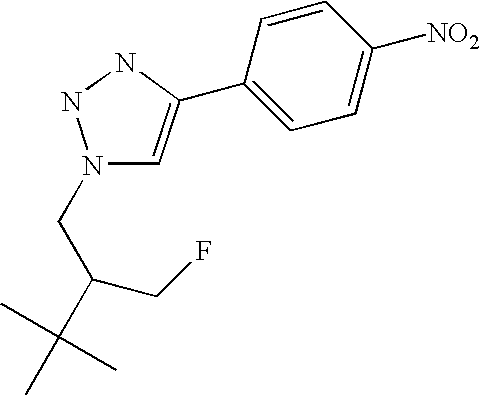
C(C(C(C)(C)C)CF)N1C=C(C2=CC=C([NO2])C=C2)NN1
